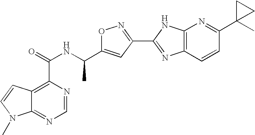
C12=NC=NC(C(NC(C3=CC(C4=NC5=C(N4)N=C(C4(C)CC4)C=C5)=NO3)C)=O)=C1C=CN2C
